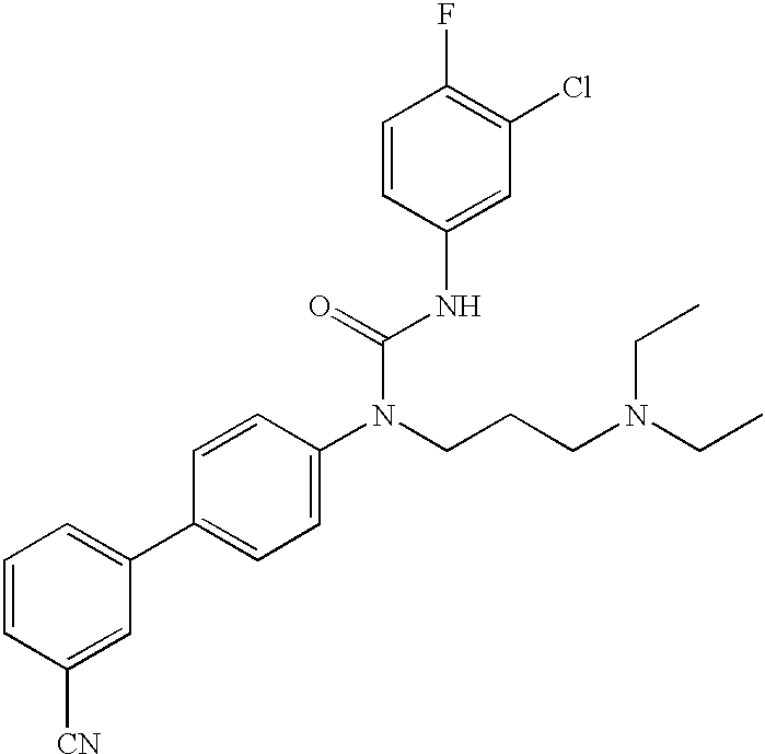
C1=CC([CN])=CC(C2=CC=C(N(CCCN(CC)CC)C(=O)NC3=CC(Cl)=C(F)C=C3)C=C2)=C1
